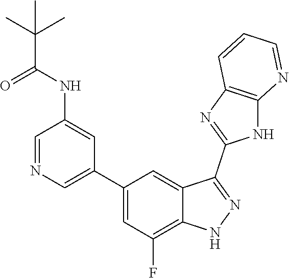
C1=NC=C(C2=CC(F)=C3C(=C2)C(C2=NC4=C(N2)N=CC=C4)=NN3)C=C1NC(C(C)(C)C)=O
